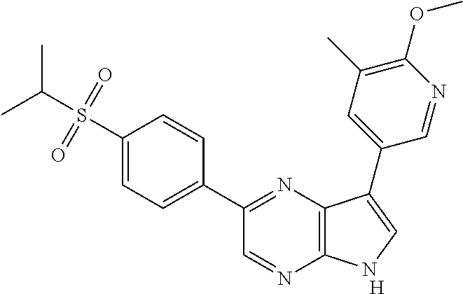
C1(C2=NC3=C(N=C2)NC=C3C2=CC(C)=C(OC)N=C2)=CC=C(S(C(C)C)(=O)=O)C=C1.[H]
